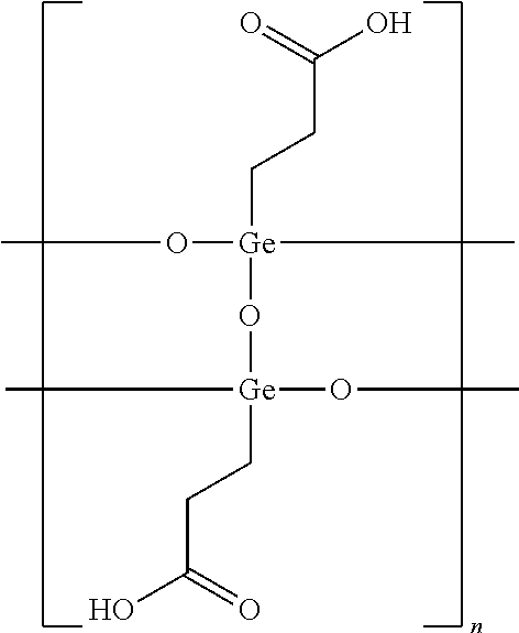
C(CC[Ge](C)(OC)O[Ge](CCC(O)=O)(C)OC)(=O)O
